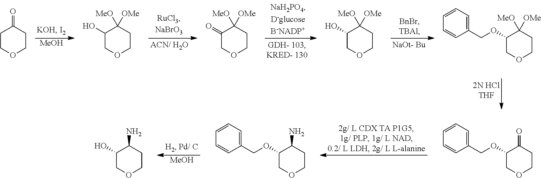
[MeOH].C1COCCC1=O.C1(O)COCCC1([MeO])[OMe].C1(=O)COCCC1([MeO])[OMe].C1(O)COCCC1([MeO])[OMe].C1=CC=C(COC2COCCC2([MeO])[OMe])C=C1.[MeOH].C1=CC=C(COC2COCCC2=O)C=C1.C1=CC=C(COC2COCCC2N)C=C1.OC1COCCC1N
